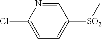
[SO2](C1=CC=C(Cl)N=C1)C
